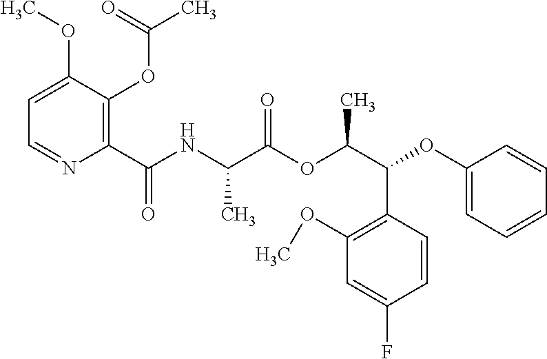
C1=C(OC)C(OC(C)=O)=C(C(NC(C(OC(C(C2=C(OC)C=C(F)C=C2)OC2=CC=CC=C2)C)=O)C)=O)N=C1
